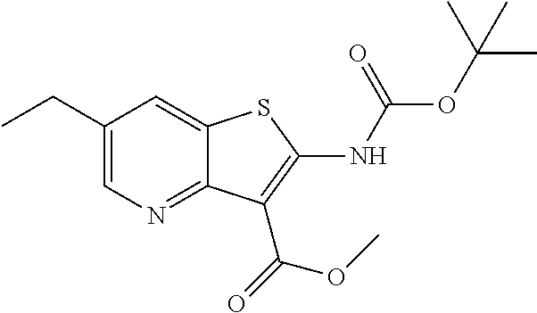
C1(CC)=CN=C2C(=C1)SC(NC(OC(C)(C)C)=O)=C2C(=O)OC
